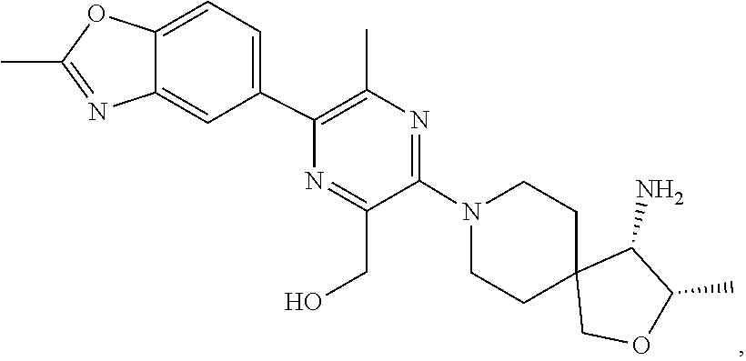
C1C2(COC(C)C2N)CCN(C2=NC(C)=C(C3=CC=C4C(=C3)N=C(C)O4)N=C2CO)C1
